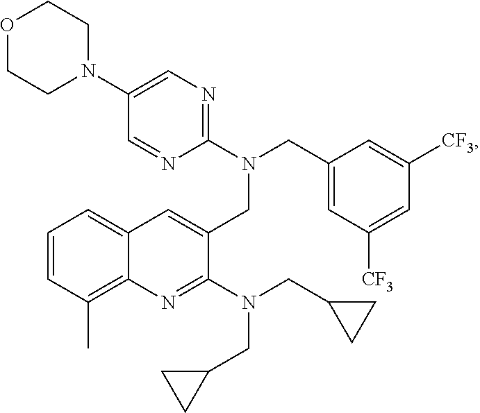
C1=CC(C)=C2C(=C1)C=C(CN(CC1=CC([CF3])=CC([CF3])=C1)C1=NC=C(N3CCOCC3)C=N1)C(N(CC1CC1)CC1CC1)=N2
